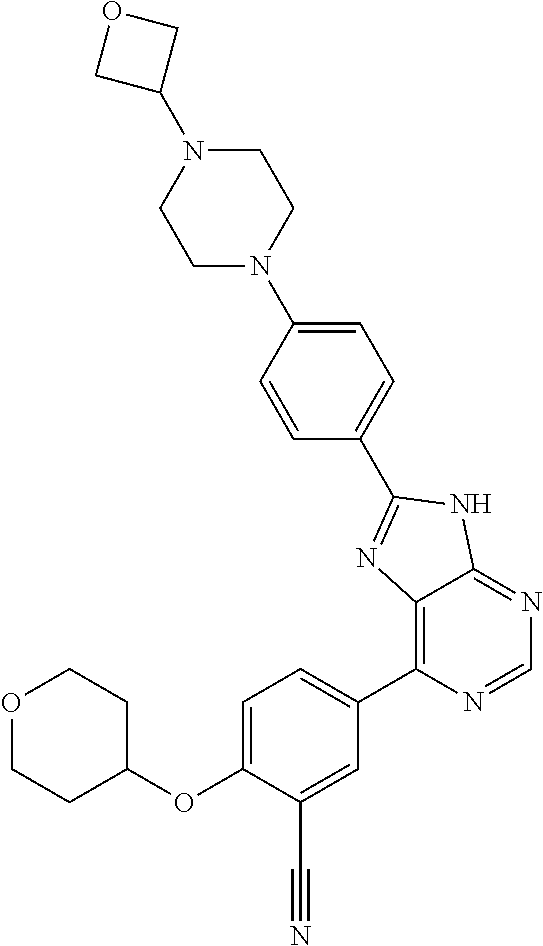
C1=C(OC2CCOCC2)C(C#N)=CC(C2=C3C(=NC=N2)NC(C2=CC=C(N4CCN(C5COC5)CC4)C=C2)=N3)=C1
